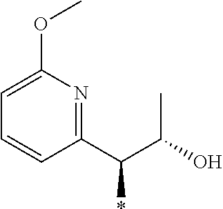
C1(OC)=CC=CC(C(C(C)O)*)=N1
